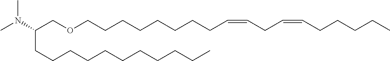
C(COCCCCCCCCC=CCC=CCCCCC)(N(C)C)CCCCCCCCCCC
